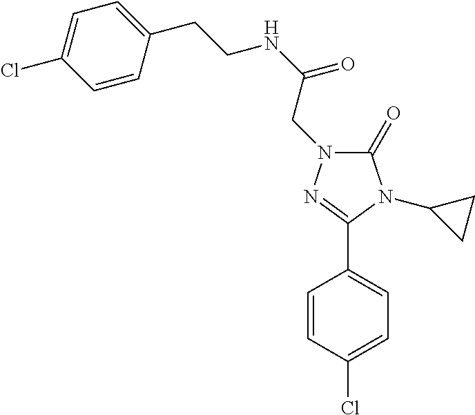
C(NC(=O)CN1C(=O)N(C2CC2)C(C2=CC=C(Cl)C=C2)=N1)CC1=CC=C(Cl)C=C1
